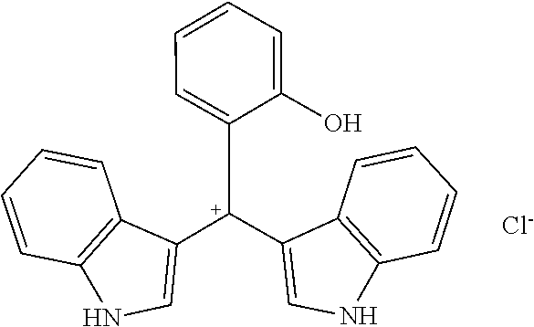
C12=C(C=CC=C1)NC=C2[C+](C1=CC=CC=C1O)C1=CNC2=C1C=CC=C2.[Cl-]
